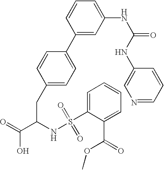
C1(CC(C(=O)O)NS(C2=CC=CC=C2C(=O)OC)(=O)=O)=CC=C(C2=CC(NC(=O)NC3=CN=CC=C3)=CC=C2)C=C1
